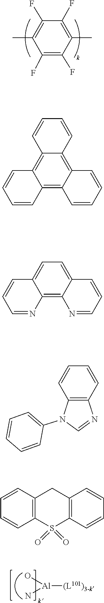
C1(C)=C(F)C(F)=C(C)C(F)=C1F.N[Al](O)[(L101)3-k].C1=CC=CC2=C3C=CC=CC3=C3C(=C12)C=CC=C3.C12=CC=C3C(=C1N=CC=C2)N=CC=C3.C1=CC=CC2=C1N(C1=CC=CC=C1)C=N2.O=S1(=O)C2=C(C=CC=C2)CC2=C1C=CC=C2
